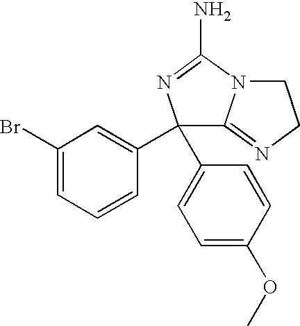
C1(Br)=CC=CC(C2(C3=CC=C(OC)C=C3)C3=NCCN3C(N)=N2)=C1
